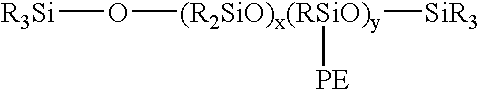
[R3Si]O[(R2SiO)x(RSiO)y]([SiR3])[PE]
